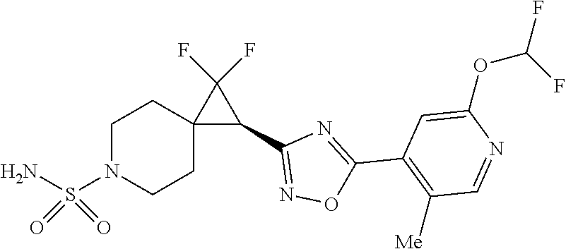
C1=C(OC(F)F)N=CC([Me])=C1C1=NC(C2C(F)(F)C23CCN(S(N)(=O)=O)CC3)=NO1
